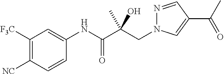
C1([F3C])=C([NC])C=CC(NC(C(CN2N=CC(C(C)=O)=C2)(O)C)=O)=C1
